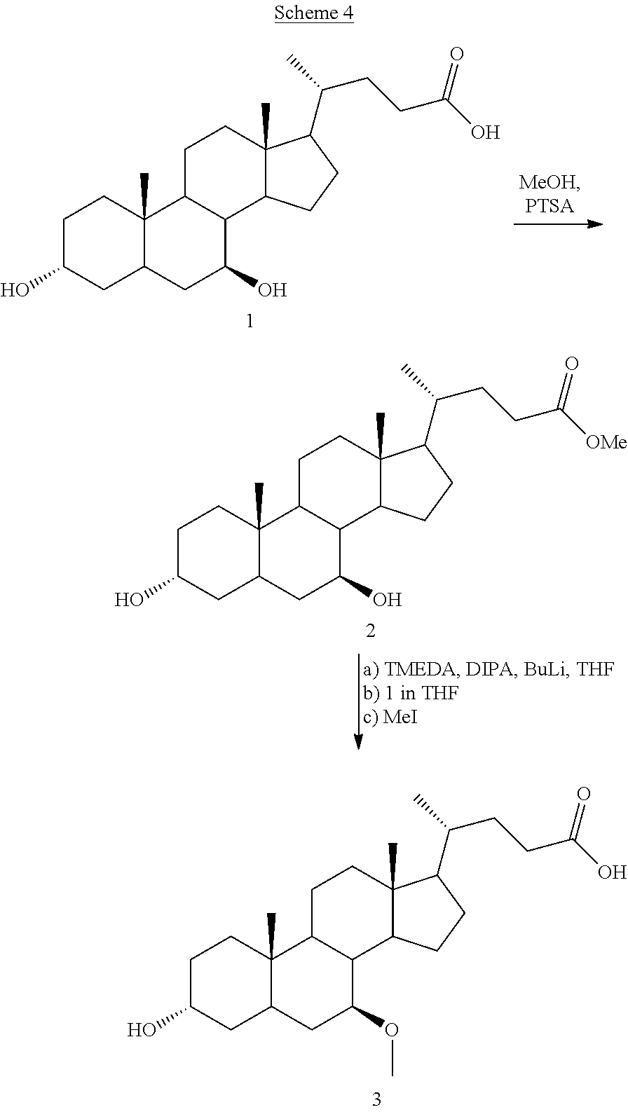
C1C(O)CC2C(C)(C1)C1C(C(O)C2)C2C(C)(CC1)C(C(C)CCC(O)=O)CC2.C1C(O)CC2C(C)(C1)C1C(C(O)C2)C2C(C)(CC1)C(C(C)CCC([OMe])=O)CC2.C1C(O)CC2C(C)(C1)C1C(C(OC)C2)C2C(C)(CC1)C(C(C)CCC(O)=O)CC2
